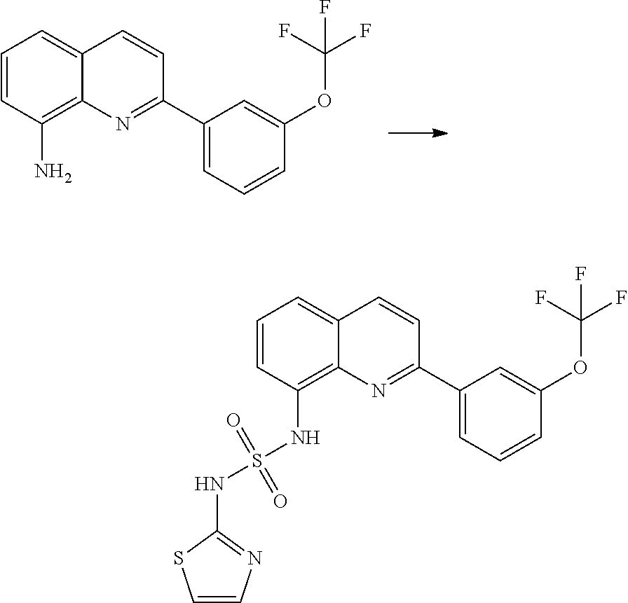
C1=CC(N)=C2C(=C1)C=CC(C1=CC=CC(OC(F)(F)F)=C1)=N2.C1=CC(NS(NC2=NC=CS2)(=O)=O)=C2C(=C1)C=CC(C1=CC=CC(OC(F)(F)F)=C1)=N2
